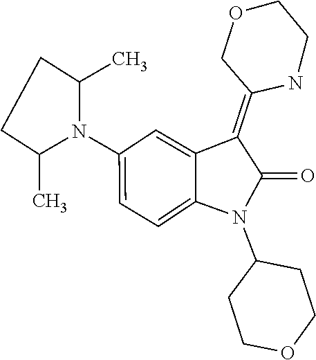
C1(N2C(=O)C(=C3COCCN3)C3=CC(N4C(C)CCC4C)=CC=C23)CCOCC1
